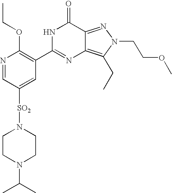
CCOC1=C(C2=NC3=C(CC)N(CCOC)N=C3C(=O)N2)C=C([SO2]N2CCN(C(C)C)CC2)C=N1
